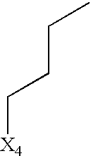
C(CC[X4])C
